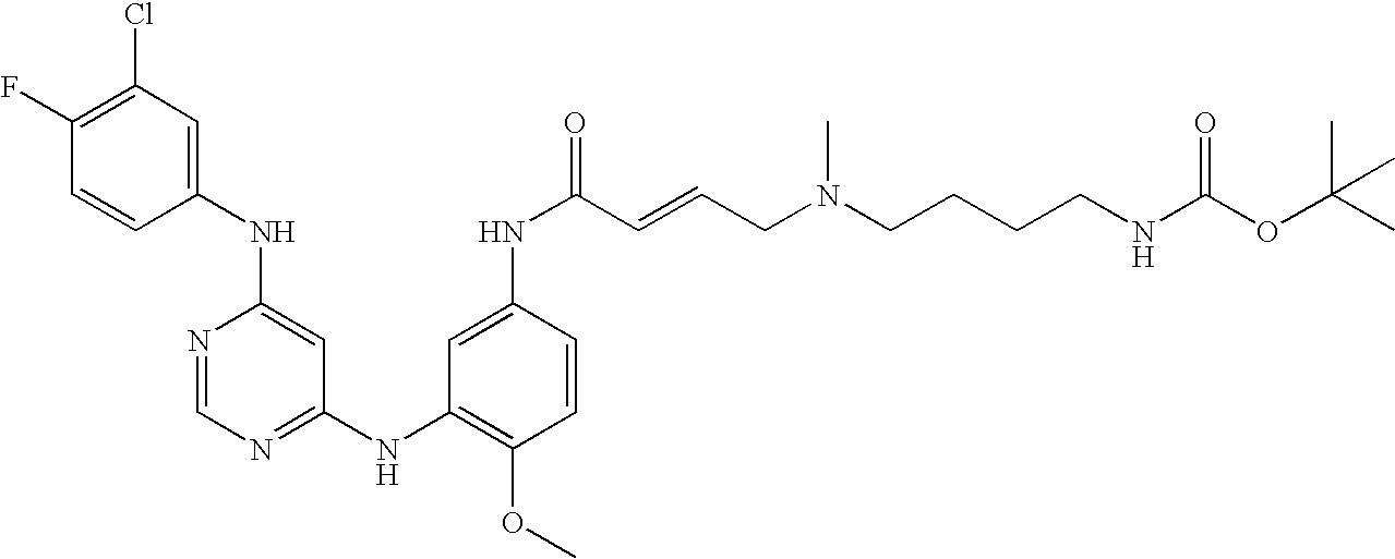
N(C1=CC(NC2=C(OC)C=CC(NC(=O)C=CCN(CCCCNC(OC(C)(C)C)=O)C)=C2)=NC=N1)C1=CC(Cl)=C(F)C=C1
